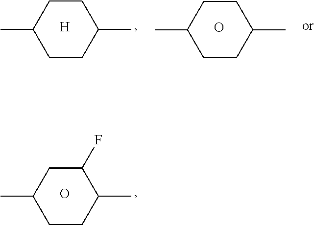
CC1CCC(C)CC1.[H].CC1CCC(C)CC1.O.CC1CCC(C)C(F)C1.O
